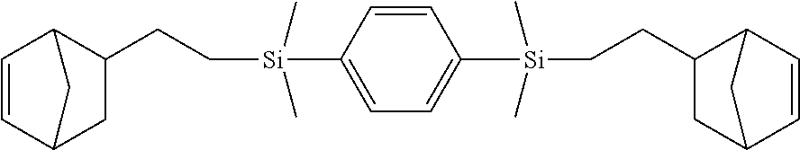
C1=CC2CC(CC[Si](C)(C)C3=CC=C([Si](CCC4C5C=CC(C4)C5)(C)C)C=C3)C1C2
